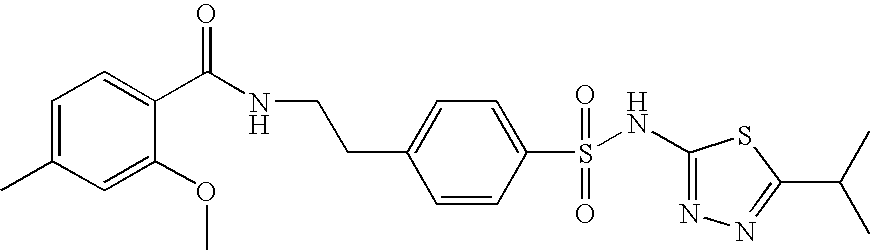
C1(NS(C2=CC=C(CCNC(C3=CC=C(C)C=C3OC)=O)C=C2)(=O)=O)=NN=C(C(C)C)S1
